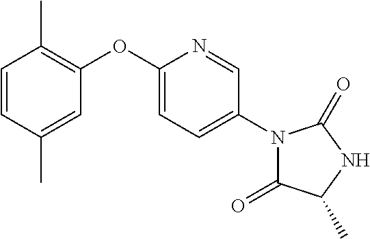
C1=C(OC2=C(C)C=CC(C)=C2)N=CC(N2C(=O)C(C)NC2=O)=C1
